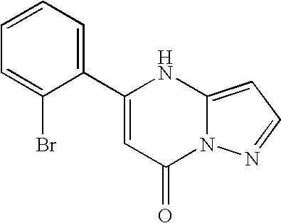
C1(C2=CC=CC=C2Br)=CC(=O)N2C(=CC=N2)N1
